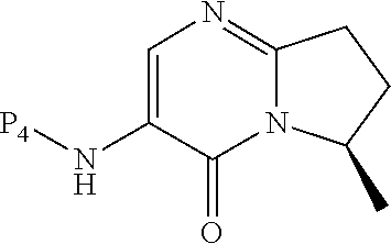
[P4]NC1=CN=C2N(C1=O)C(C)CC2
